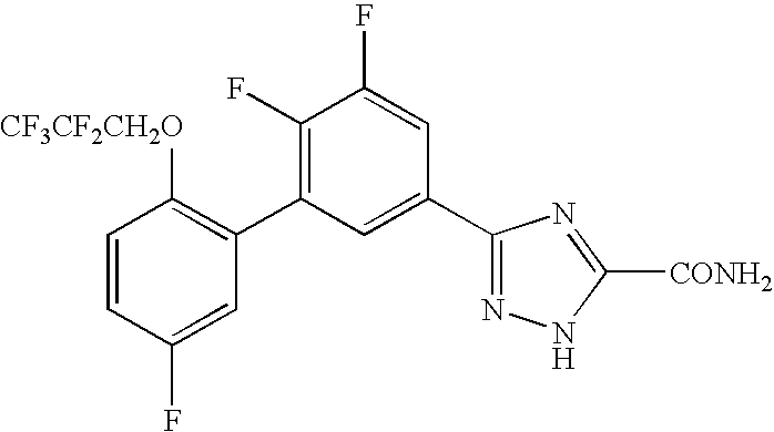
C1=CC(F)=CC(C2=C(F)C(F)=CC(C3=NNC([CONH2])=N3)=C2)=C1[CF3CF2CH2O]
